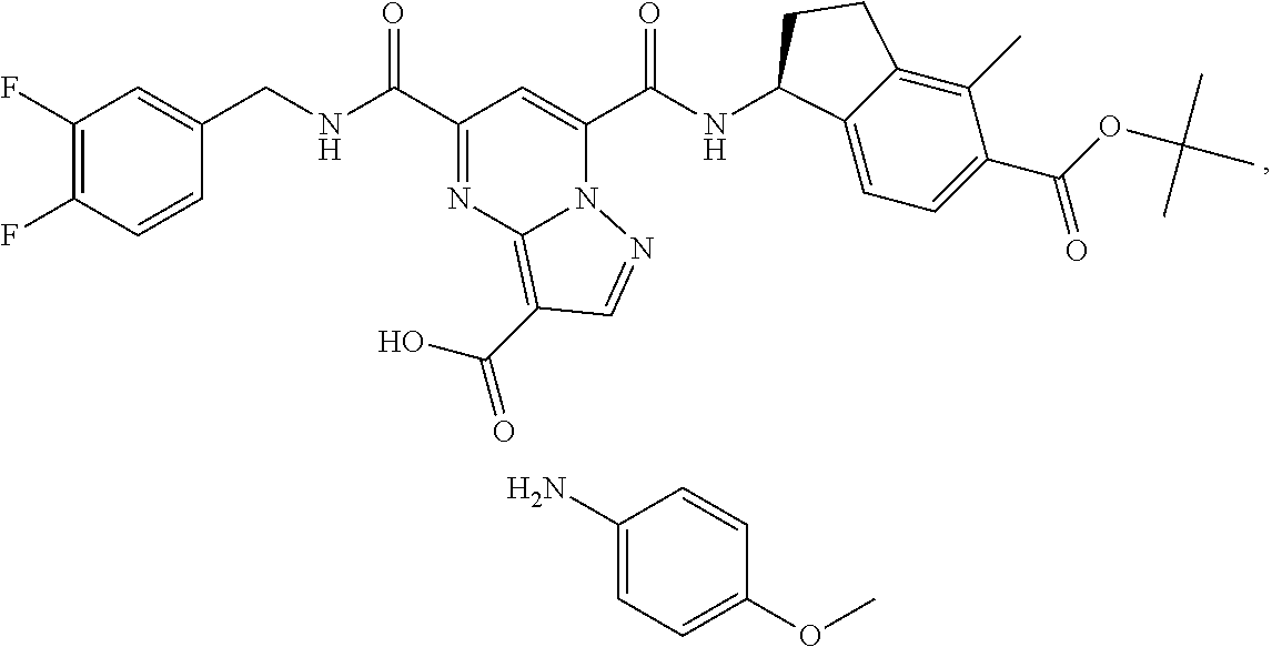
C1(F)=C(F)C=CC(CNC(=O)C2=NC3=C(C(O)=O)C=NN3C(C(NC3C4=CC=C(C(OC(C)(C)C)=O)C(C)=C4CC3)=O)=C2)=C1.NC1=CC=C(OC)C=C1
